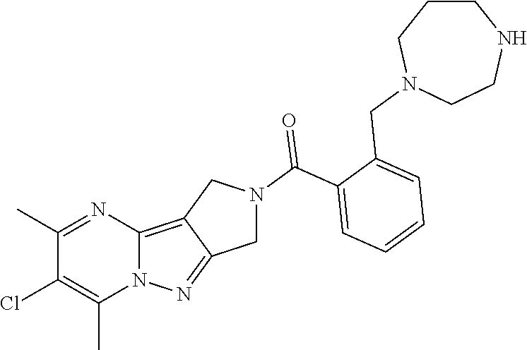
C1(C)=NC2=C3C(=NN2C(C)=C1Cl)CN(C(C1=CC=CC=C1CN1CCCNCC1)=O)C3
